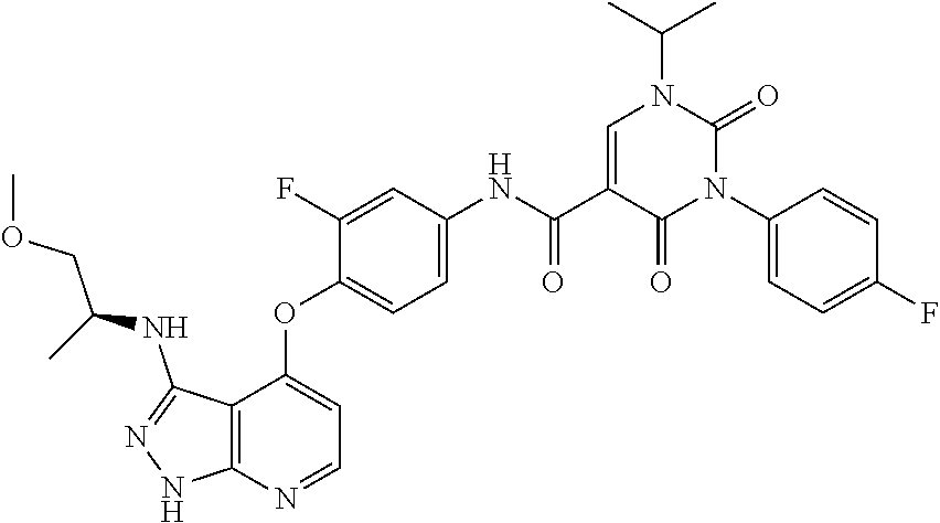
CC(C)N1C=C(C(=O)NC2=CC=C(OC3=CC=NC4=C3C(NC(COC)C)=NN4)C(F)=C2)C(=O)N(C2=CC=C(F)C=C2)C1=O
